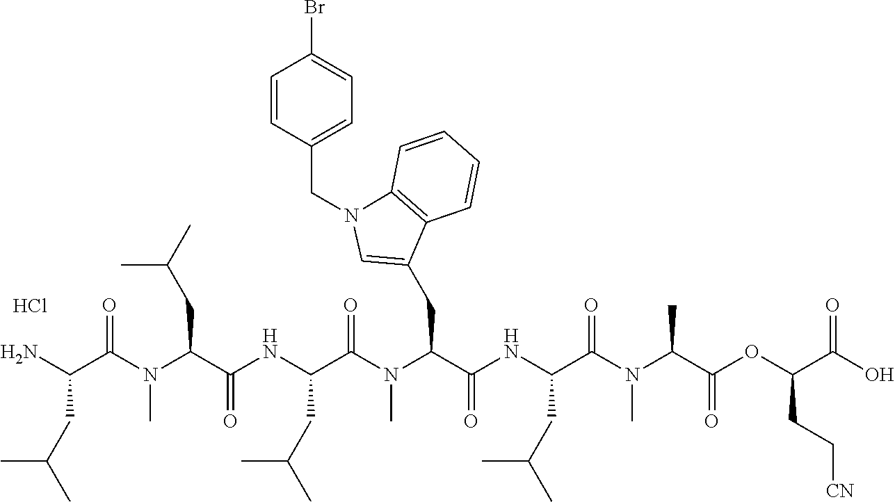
Cl.C(C(N(C)C(=O)C(NC(C(N(C(C(N)CC(C)C)=O)C)CC(C)C)=O)CC(C)C)C(=O)NC(C(N(C(C(OC(C(O)=O)CC[CN])=O)C)C)=O)CC(C)C)C1=CN(CC2=CC=C(Br)C=C2)C2=C1C=CC=C2
